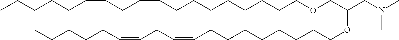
C(=CCCCCCCCCOCC(CN(C)C)OCCCCCCCCC=CCC=CCCCCC)CC=CCCCCC
